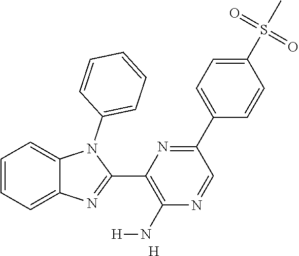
C1=CC=C2C(=C1)N(C1=CC=CC=C1)C(C1=C(N[H])N=CC(C3=CC=C(S(=O)(=O)C)C=C3)=N1)=N2.[H]
